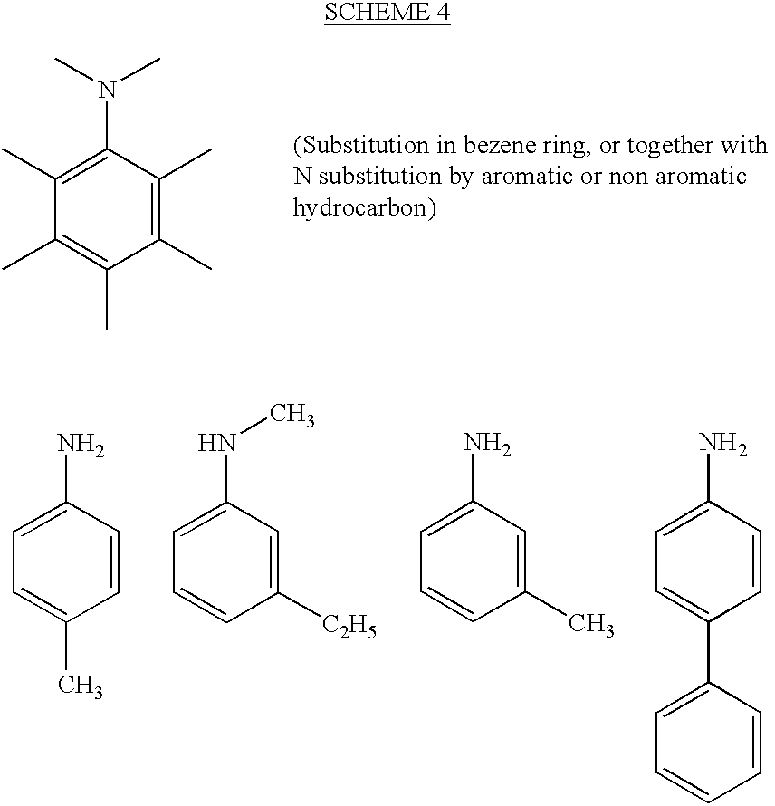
C1(N(C)C)=C(C)C(C)=C(C)C(C)=C1C.C1(N)=CC=C(C)C=C1.C1(NC)=CC=CC([C2H5])=C1.C1(N)=CC=CC(C)=C1.C1(N)=CC=C(C2=CC=CC=C2)C=C1
